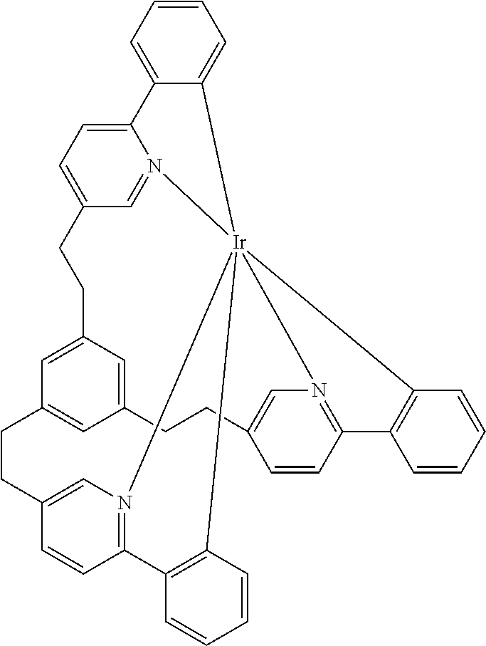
C1=CC=C2C(=C1)[Ir]1345N6=CC(=CC=C26)CCC2=CC(=CC(=C2)CCC2=CN1=C(C=C2)C1=C3C=CC=C1)CCC1=CN4=C(C=C1)C1=C5C=CC=C1
